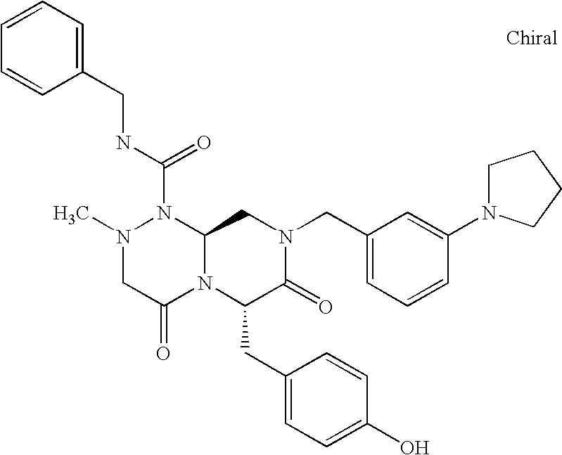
N(C(N1N(C)CC(=O)N2C1CN(CC1=CC=CC(N3CCCC3)=C1)C(=O)C2CC1=CC=C(O)C=C1)=O)CC1=CC=CC=C1
